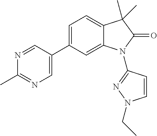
C1=C(C2=CN=C(C)N=C2)C=C2C(=C1)C(C)(C)C(=O)N2C1=NN(CC)C=C1
